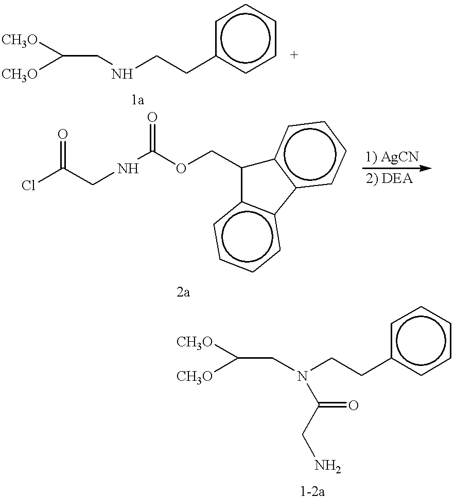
[CH3O]C([CH3O])CNCCc1ccccc1.[CH3O]C([CH3O])CN(CCc1ccccc1)C(CN)=O.ClC(CNC(OCC1c2c(cccc2)-c2c1cccc2)=O)=O
